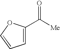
C1=C(C([Me])=O)OC=C1
